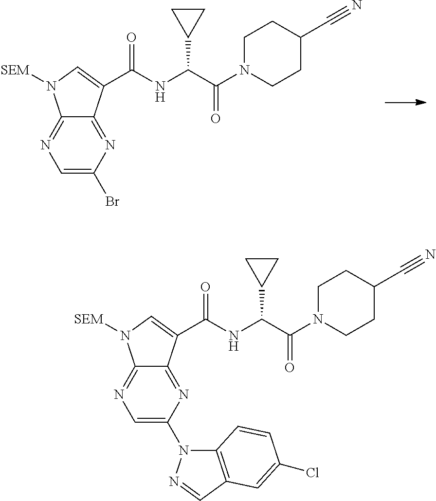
C1=C(Br)N=C2C(=N1)N([SEM])C=C2C(NC(C(N1CCC(C#N)CC1)=O)C1CC1)=O.C1=C(N2C3=C(C=N2)C=C(Cl)C=C3)N=C2C(=N1)N([SEM])C=C2C(NC(C(N1CCC(C#N)CC1)=O)C1CC1)=O
